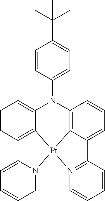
C1=CC2=C3C(=C1)N(C1=CC=C(C(C)(C)C)C=C1)C1=C4C(=CC=C1)C1=N([Pt]34N3=CC=CC=C23)C=CC=C1
